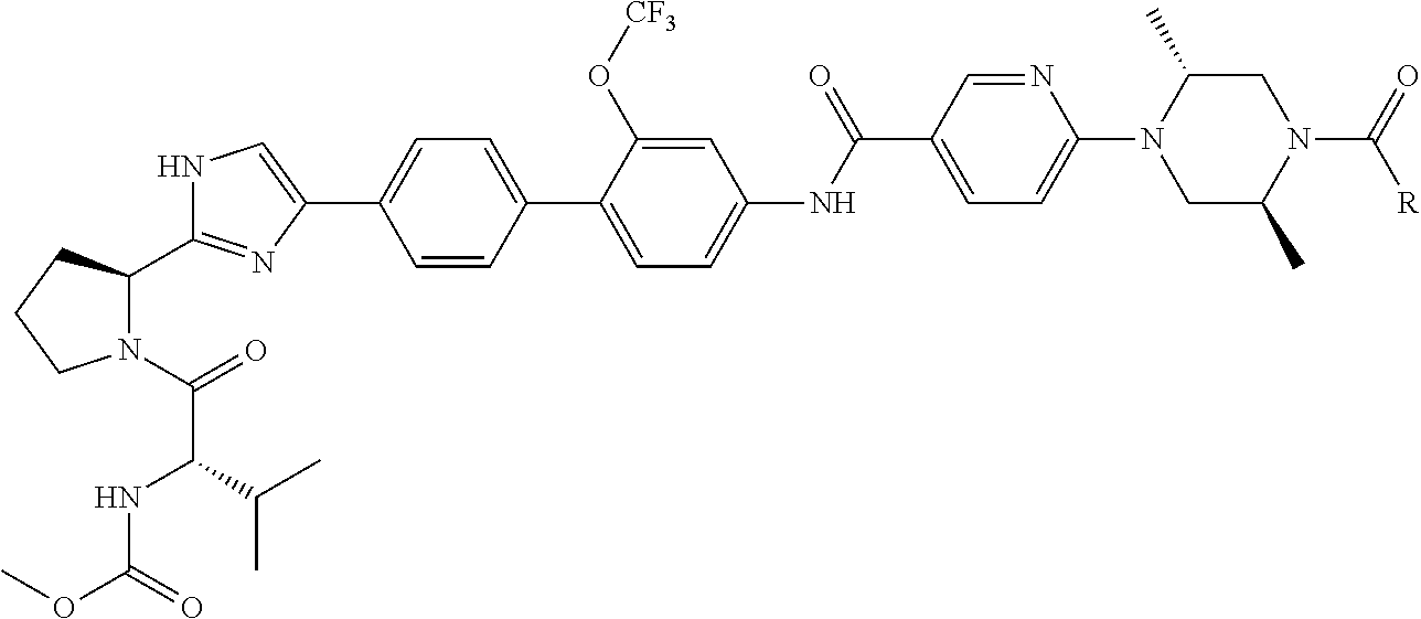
C1=CC(C2=CC=C(NC(C3=CC=C(N4CC(C)N(C(=O)[R])CC4C)N=C3)=O)C=C2O[CF3])=CC=C1C1=CNC(C2N(C(=O)C(NC(OC)=O)C(C)C)CCC2)=N1
